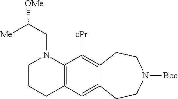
C12=C(N(CC([OMe])[Me])CCC1)C([cPr])=C1C(=C2)CCN([Boc])CC1
